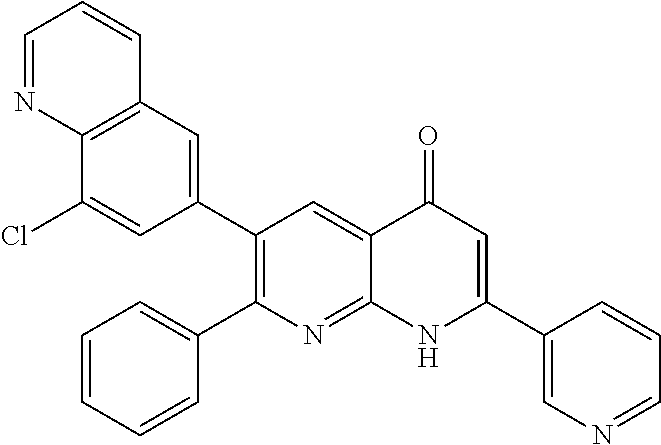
C12=C(C=C(C3=C(C4=CC=CC=C4)N=C4C(=C3)C(=O)C=C(C3=CN=CC=C3)N4)C=C1Cl)C=CC=N2
